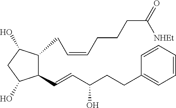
C(C(CCC1=CC=CC=C1)O)=CC1C(CC=CCCCC(=O)[NHEt])C(O)CC1O
